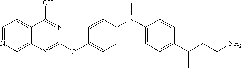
C1=NC=C2C(=C1)C(O)=NC(OC1=CC=C(N(C)C3=CC=C(C(CCN)C)C=C3)C=C1)=N2
